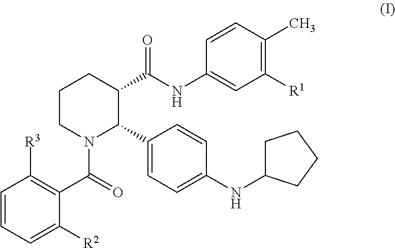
C1=CC=C([R2])C(C(N2CCCC(C(NC3=CC([R1])=C(C)C=C3)=O)C2C2=CC=C(NC3CCCC3)C=C2)=O)=C1[R3]
